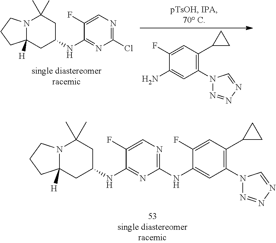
C1(F)=CN=C(NC2=CC(N3N=NN=C3)=C(C3CC3)C=C2F)N=C1NC1CC(C)(C)N2C([H])(C1)CCC2.C1(N2N=NN=C2)=C(C2CC2)C=C(F)C(N)=C1.N12C([H])(CC(NC3=NC(Cl)=NC=C3F)CC1(C)C)CCC2
